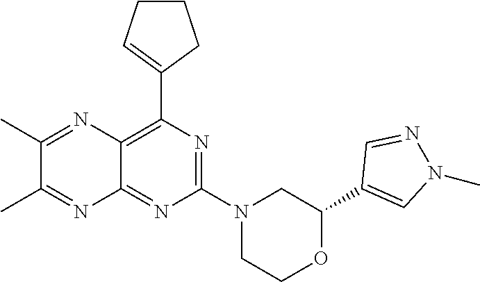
C1(C2=CN(C)N=C2)OCCN(C2=NC(C3=CCCC3)=C3C(=N2)N=C(C)C(C)=N3)C1
